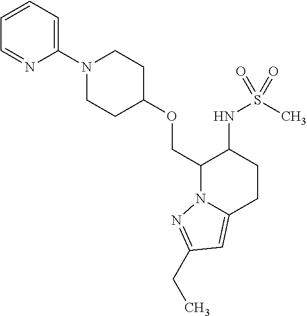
C(C1N2C(=CC(CC)=N2)CCC1NS(C)(=O)=O)OC1CCN(C2=CC=CC=N2)CC1
